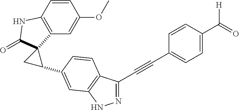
C1=CC2=C(C=C1OC)C1(C(=O)N2)CC1C1=CC2=C(C(C#CC3=CC=C(C([H])=O)C=C3)=NN2)C=C1
